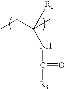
[R1]C(NC([R3])=O)(C)CC
